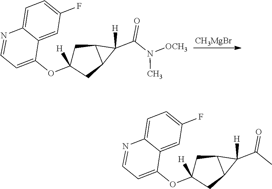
[CH3MgBr].C1(OC2([H])CC3C(C2)C3(C(N([OCH3])C)=O)[H])=CC=NC2=CC=C(F)C=C12.C1(OC2([H])CC3C(C2)C3(C(C)=O)[H])=CC=NC2=CC=C(F)C=C12
